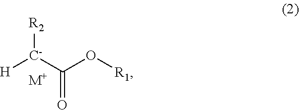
[H][C-](C(O[R1])=O)[R2].[M+]
